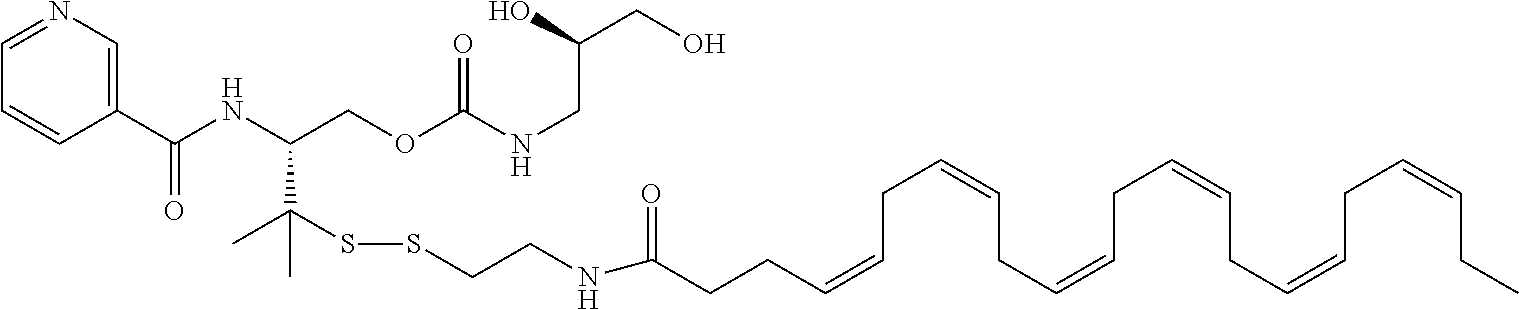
C1(C(NC(COC(NCC(CO)O)=O)C(C)(SSCCNC(CCC=CCC=CCC=CCC=CCC=CCC=CCC)=O)C)=O)=CN=CC=C1
